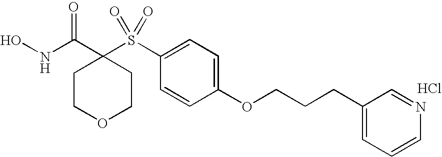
Cl.N(C(C1(S(C2=CC=C(OCCCC3=CC=CN=C3)C=C2)(=O)=O)CCOCC1)=O)O
